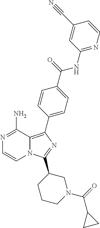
N1=C(N)C2=C(C3=CC=C(C(=O)NC4=NC=CC(C#N)=C4)C=C3)N=C(C3CCCN(C(=O)C4CC4)C3)N2C=C1
